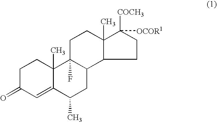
C1C(=O)C=C2C(C)(C1)C1(F)C(CC2C)C2CCC([COCH3])([OCOR1])C2(C)CC1
